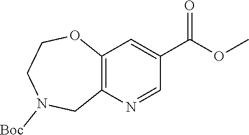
C12=C(N=CC(C(OC)=O)=C1)CN([Boc])CCO2
